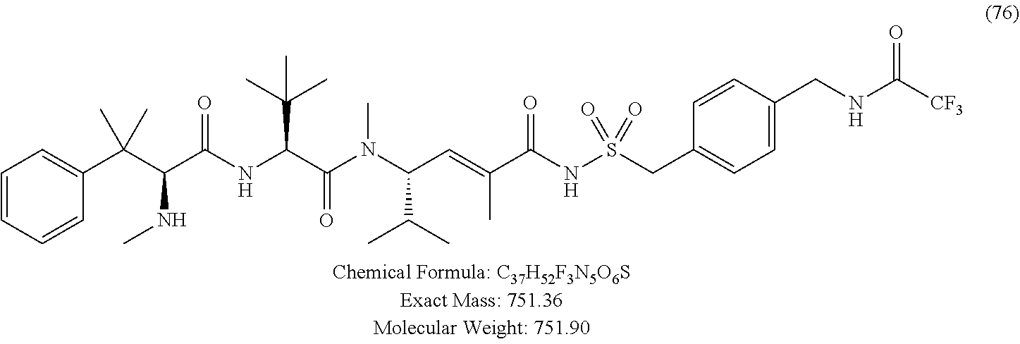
C1=CC=CC(C(C(C(NC(C(N(C(C=C(C(NS(CC2=CC=C(CNC([CF3])=O)C=C2)(=O)=O)=O)C)C(C)C)C)=O)C(C)(C)C)=O)NC)(C)C)=C1
